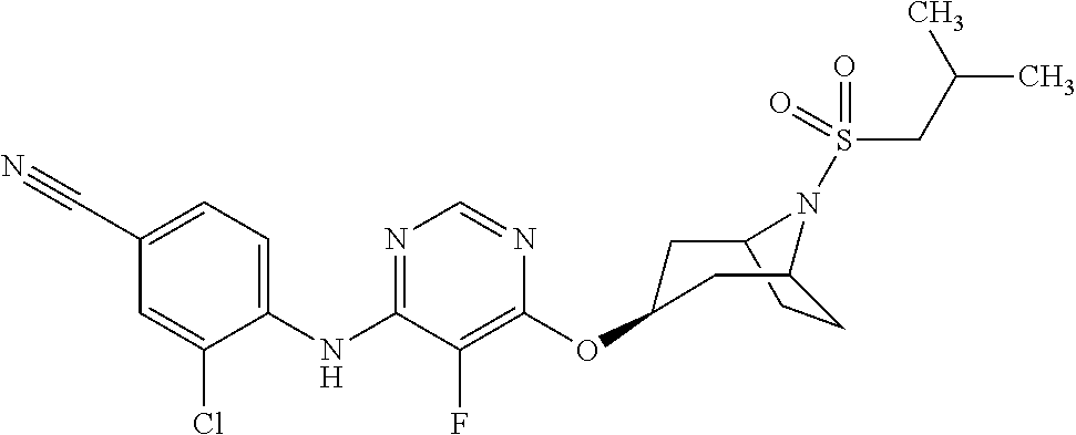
C12CCC(CC(OC3=C(F)C(NC4=CC=C(C#N)C=C4Cl)=NC=N3)C1)N2S(CC(C)C)(=O)=O
